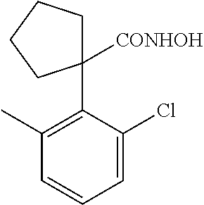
C1C(C2=C(C)C=CC=C2Cl)([CONHOH])CCC1
